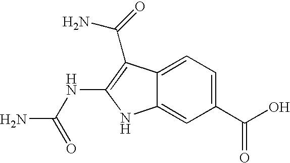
C1(C(O)=O)=CC=C2C(=C1)NC(NC(N)=O)=C2C(=O)N
